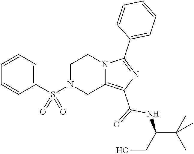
C1N(S(C2=CC=CC=C2)(=O)=O)CC2=C(C(=O)NC(C(C)(C)C)CO)N=C(C3=CC=CC=C3)N2C1
